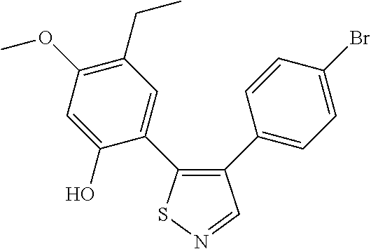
C1=C(O)C(C2=C(C3=CC=C(Br)C=C3)C=NS2)=CC(CC)=C1OC
